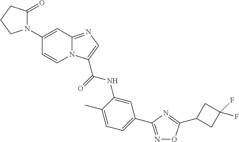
C1(N2C(=O)CCC2)=CC2=NC=C(C(=O)NC3=CC(C4=NOC(C5CC(F)(F)C5)=N4)=CC=C3C)N2C=C1
